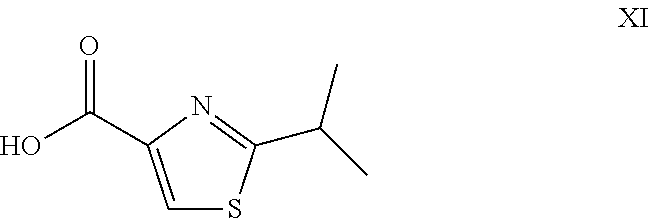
C1=C(C(=O)O)N=C(C(C)C)S1
